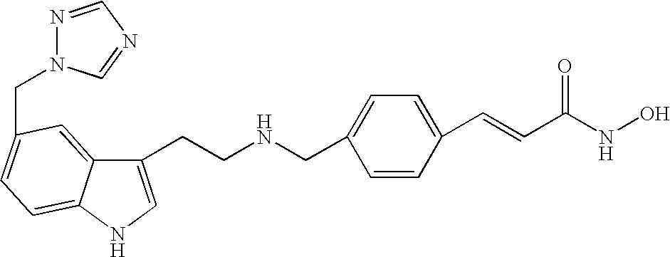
C1(CCNCC2=CC=C(C=CC(NO)=O)C=C2)=CNC2=CC=C(CN3N=CN=C3)C=C12
